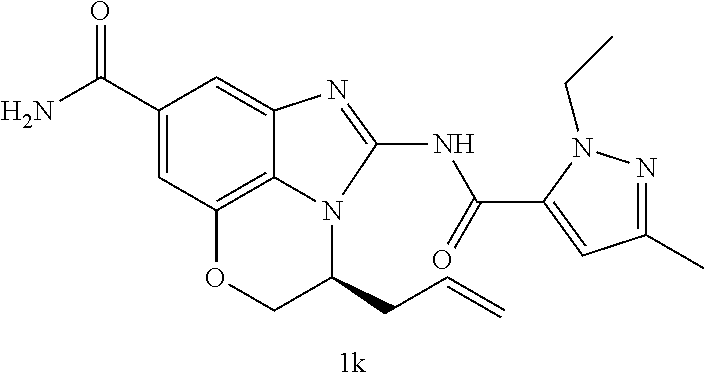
C12=C3C(=CC(C(N)=O)=C1)N=C(NC(C1=CC(C)=NN1CC)=O)N3C(CC=C)CO2
